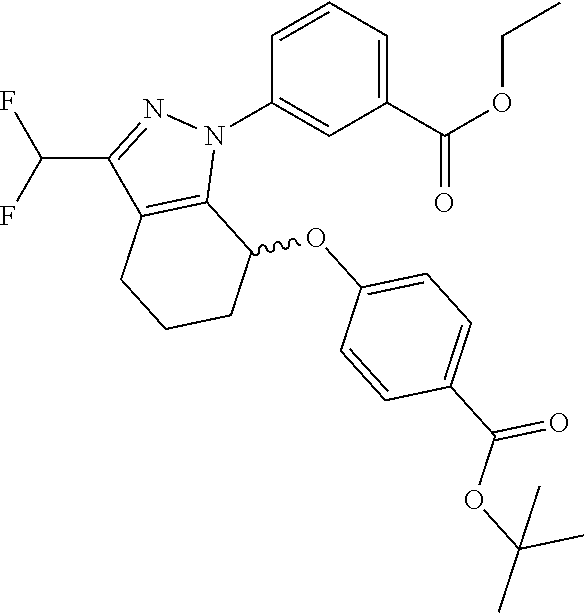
C1(C(OCC)=O)=CC=CC(N2N=C(C(F)F)C3=C2C(OC2=CC=C(C(OC(C)(C)C)=O)C=C2)CCC3)=C1
